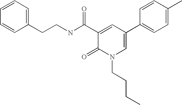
C(CNC(C1=CC(C2=CC=C(C)C=C2)=CN(CCCC)C1=O)=O)C1=CC=CC=C1
